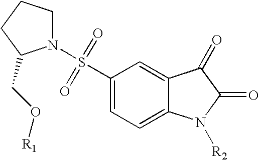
N1(S(C2=CC=C3C(=C2)C(=O)C(=O)N3[R2])(=O)=O)CCCC1CO[R1]
